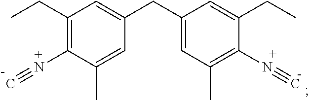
C1(N#C)=C(CC)C=C(CC2=CC(C)=C(N#C)C(CC)=C2)C=C1C
